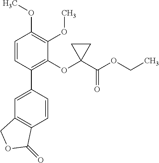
C1=C(C2=C(OC3(C(OCC)=O)CC3)C(OC)=C(OC)C=C2)C=CC2=C1COC2=O
